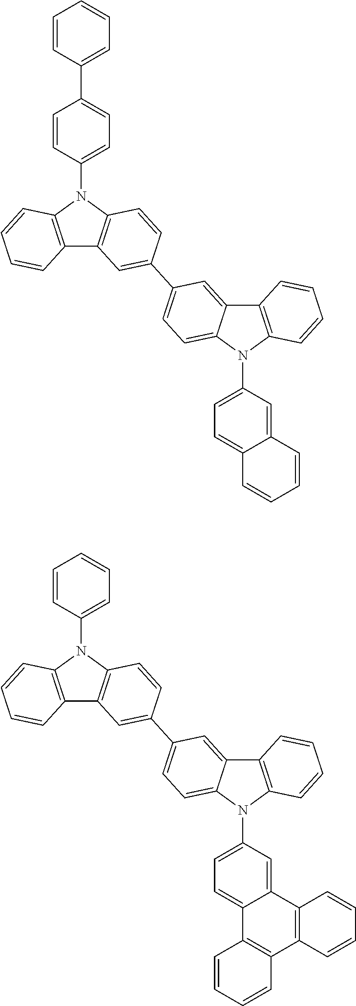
C1=CC(N2C3=C(C4=C2C=CC=C4)C=C(C2=CC=C4C(=C2)C2=C(C=CC=C2)N4C2=CC=C4C(=C2)C=CC=C4)C=C3)=CC=C1C1=CC=CC=C1.C1=CC(N2C3=C(C4=C2C=CC=C4)C=C(C2=CC=C4C(=C2)C2=C(C=CC=C2)N4C2=CC=C4C(=C2)C2=C(C5=C4C=CC=C5)C=CC=C2)C=C3)=CC=C1
